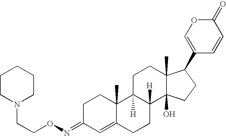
C1C(=NOCCN2CCCCC2)C=C2C(C)(C1)C1([H])C([H])(CC2)C2(O)C(C)(CC1)C(C1=COC(=O)C=C1)CC2
